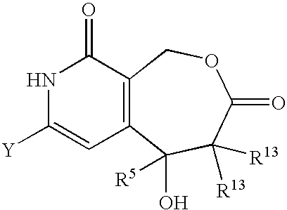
C12=C(C(O)([R5])C([R13])([R13])C(=O)OC1)C=C([Y])NC2=O
